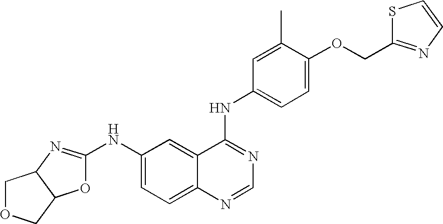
C12N=C(NC3=CC=C4C(=C3)C(NC3=CC=C(OCC5=NC=CS5)C(C)=C3)=NC=N4)OC1COC2
